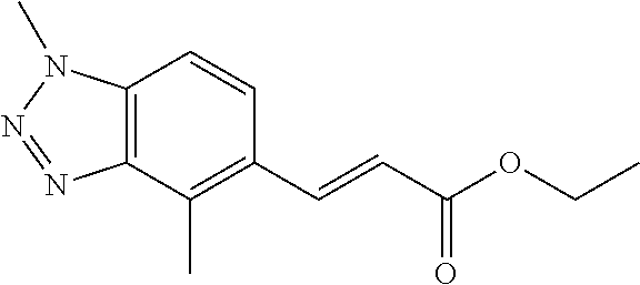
C(=CC(OCC)=O)C1=C(C)C2=C(C=C1)N(C)N=N2
